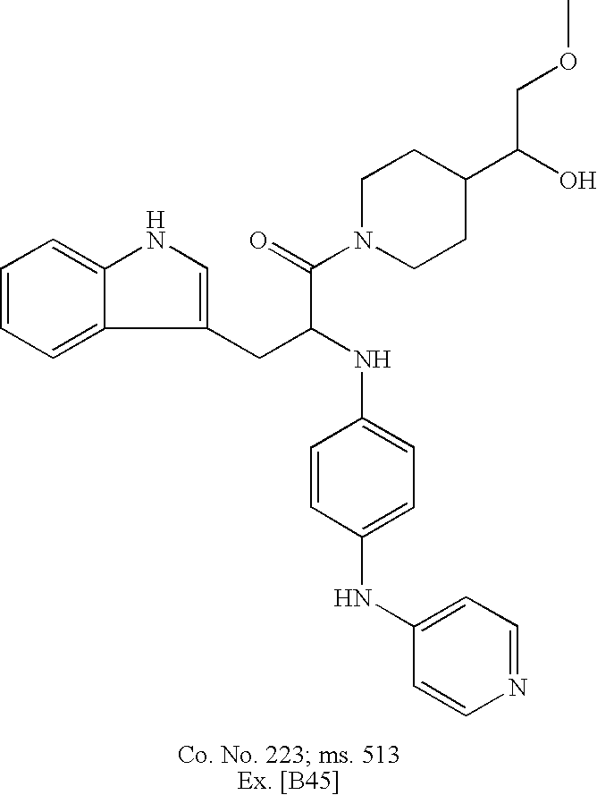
C1=CC=C2C(=C1)NC=C2CC(NC1=CC=C(NC2=CC=NC=C2)C=C1)C(=O)N1CCC(C(O)COC)CC1
